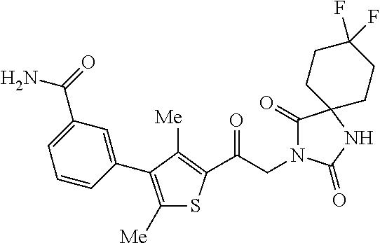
C(CN1C(=O)C2(NC1=O)CCC(F)(F)CC2)(=O)C1=C([Me])C(C2=CC(C(=O)N)=CC=C2)=C([Me])S1
